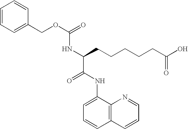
C1=CC=C(COC(=O)NC(CCCCCC(O)=O)C(NC2=CC=CC3=C2N=CC=C3)=O)C=C1
